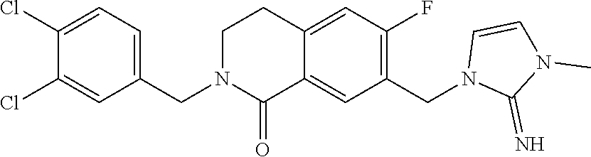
C1(Cl)=CC(CN2C(=O)C3=CC(CN4C(=N)N(C)C=C4)=C(F)C=C3CC2)=CC=C1Cl
